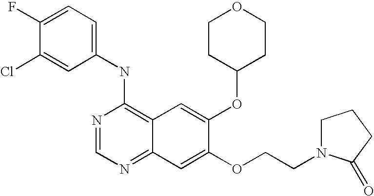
C1(NC2=C3C(=NC=N2)C=C(OCCN2CCCC2=O)C(OC2CCOCC2)=C3)=CC=C(F)C(Cl)=C1
